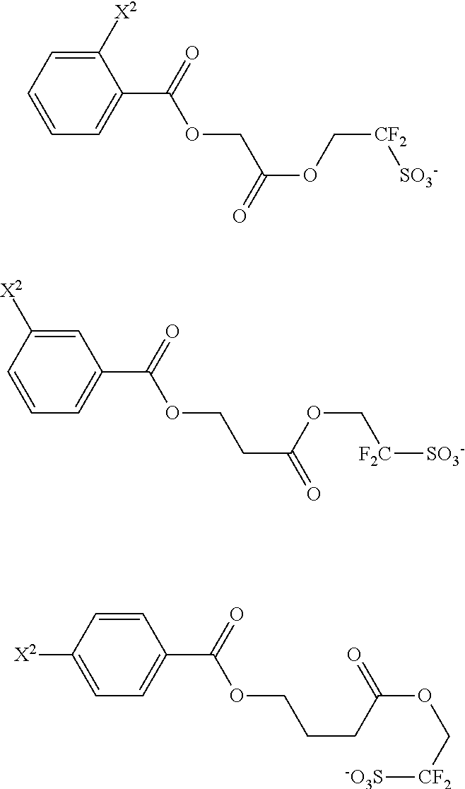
C1=CC=C(C(=O)OCC(OC[CF2][SO3-])=O)C([X2])=C1.C1=CC=C(C(=O)OCCC(OC[F2C][SO3-])=O)C=C1[X2].C1([X2])=CC=C(C(=O)OCCCC(OC[CF2][-O3S])=O)C=C1
